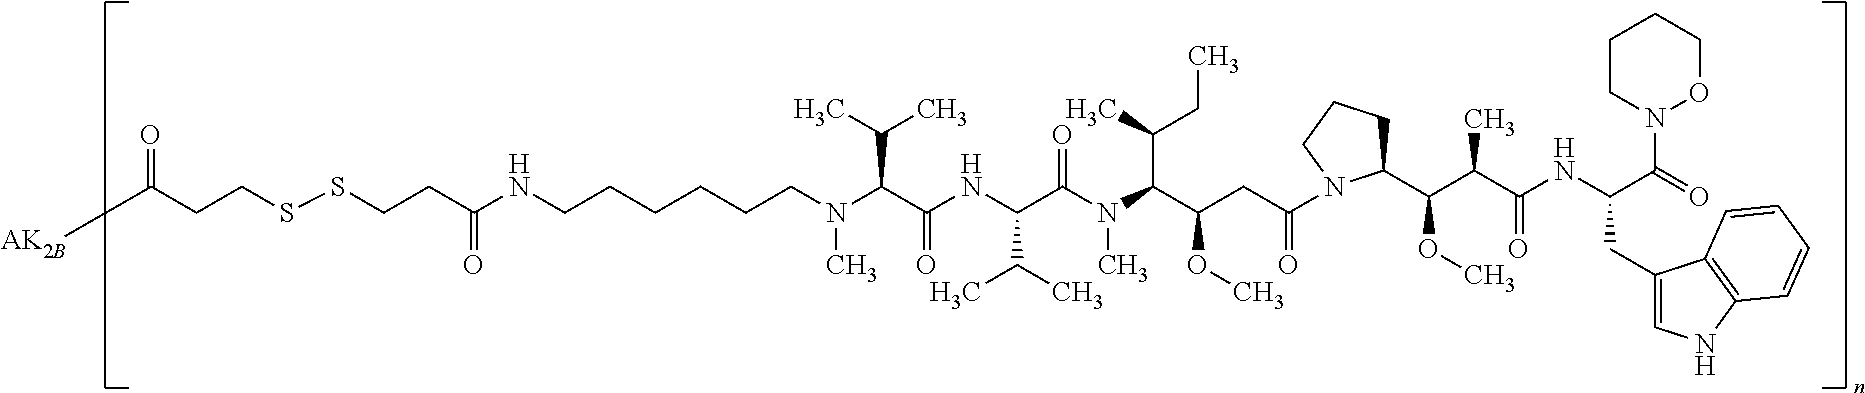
C1(C(OC)C(C(=O)NC(C(=O)N2OCCCC2)CC2=CNC3=C2C=CC=C3)C)CCCN1C(=O)CC(C(N(C(C(NC(C(N(C)CCCCCCNC(CCSSCCC([AK2B])=O)=O)C(C)C)=O)C(C)C)=O)C)C(CC)C)OC
